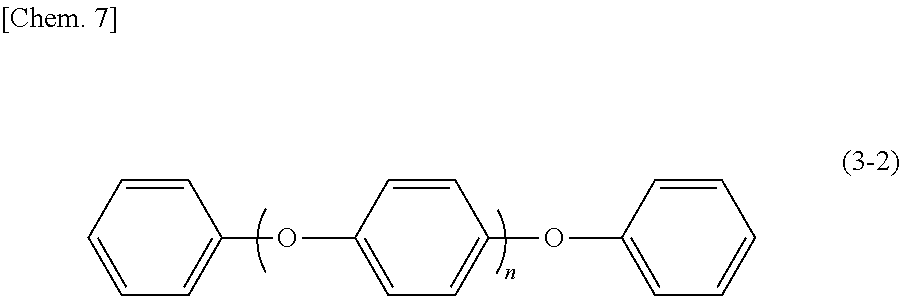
C1=CC=C(OC2=CC=C(OC3=CC=CC=C3)C=C2)C=C1
